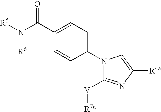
N1(C2=CC=C(C(N([R5])[R6])=O)C=C2)C([V][R7a])=NC([R4a])=C1
